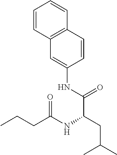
C1=CC2=C(C=C1)C=CC(NC(C(NC(CCC)=O)CC(C)C)=O)=C2
